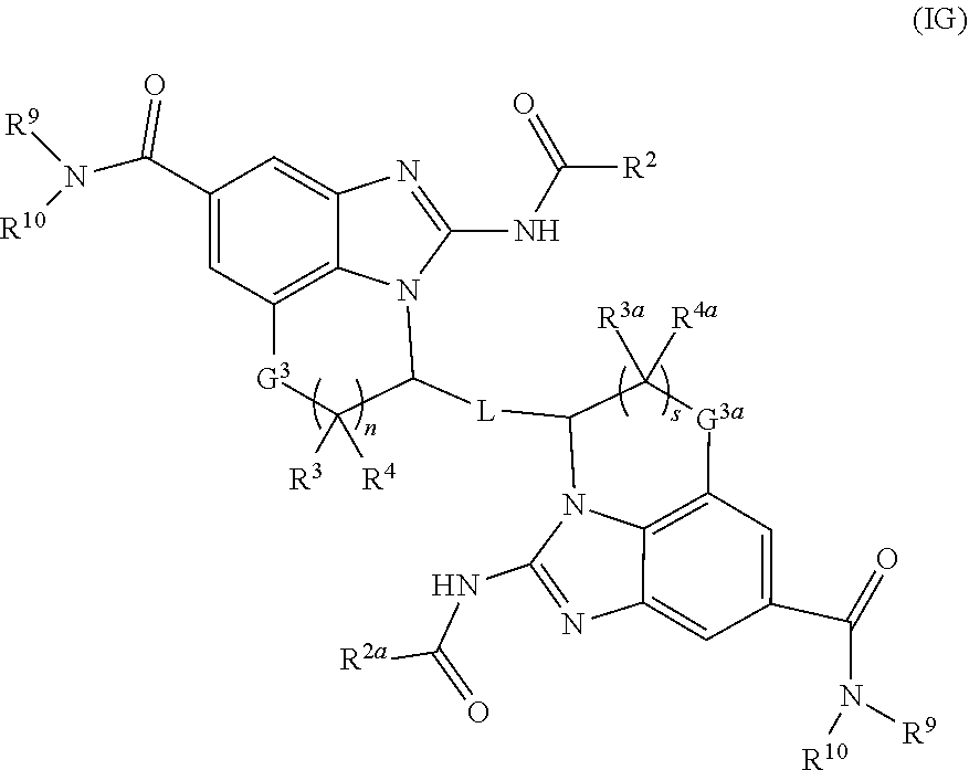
C1(C(N([R9])[R10])=O)=CC2=C3C(=C1)N=C(NC(=O)[R2])N3C([L]C1N3C4=C(C=C(C(N([R9])[R10])=O)C=C4N=C3NC(=O)[R2a])[G3a]C1([R4a])[R3a])C([R3])([R4])[G3]2
